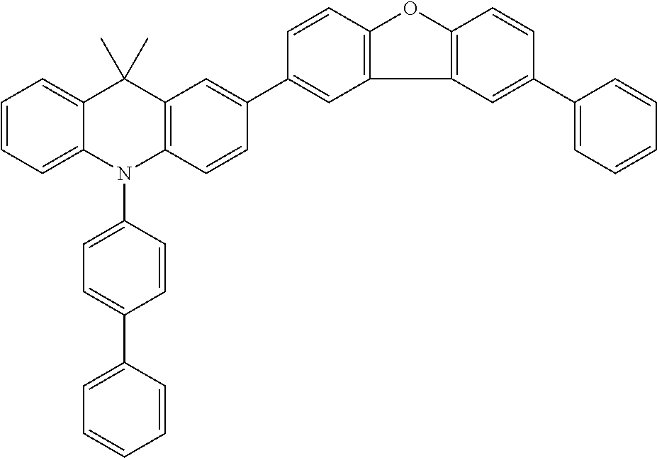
C1=CC=C2C(=C1)C(C)(C)C1=C(N2C2=CC=C(C3=CC=CC=C3)C=C2)C=CC(C2=CC3=C(C=C2)OC2=C3C=C(C3=CC=CC=C3)C=C2)=C1
